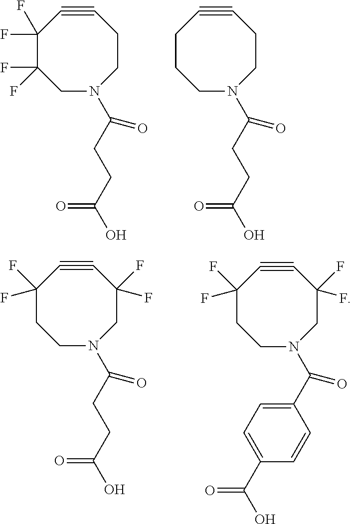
C1(F)(F)C(F)(F)CN(C(=O)CCC(=O)O)CCC#C1.C1CCN(C(=O)CCC(=O)O)CCC#C1.C1(F)(F)CCN(C(=O)CCC(=O)O)CC(F)(F)C#C1.C1CN(C(=O)C2=CC=C(C(=O)O)C=C2)CC(F)(F)C#CC1(F)F
